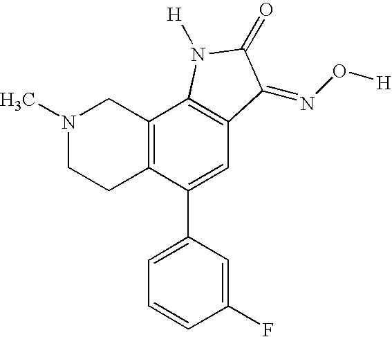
N1(C)CCC2=C(C1)C1=C(C=C2C2=CC=CC(F)=C2)C(=NO[H])C(=O)N1[H]
